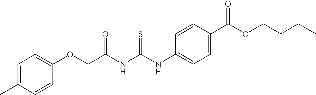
C1=C(C)C=CC(OCC(NC(NC2=CC=C(C(OCCCC)=O)C=C2)=S)=O)=C1
